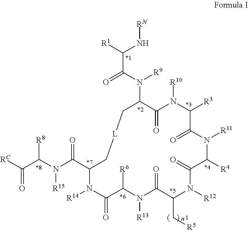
C1[L]CC(C(N(C(C([RC])=O)[R8])[R15])=O)N([R14])C(=O)C([R6])N([R13])C(=O)C(C[R5])N([R12])C(=O)C([R4])N([R11])C(=O)C([R3])N([R10])C(=O)C1N([R9])C(=O)C(N[RN])[R1]
